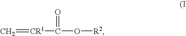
C=[CR1]C(=O)O[R2]
